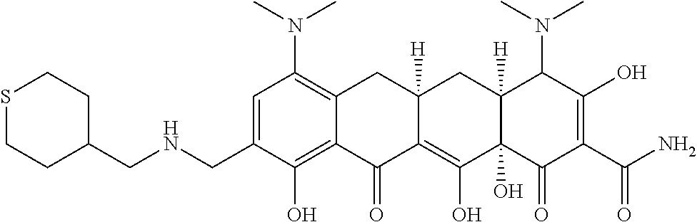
C1=C(CNCC2CCSCC2)C(O)=C2C(=C1N(C)C)CC1([H])C(=C(O)C3(O)C([H])(C1)C(N(C)C)C(O)=C(C(N)=O)C3=O)C2=O
